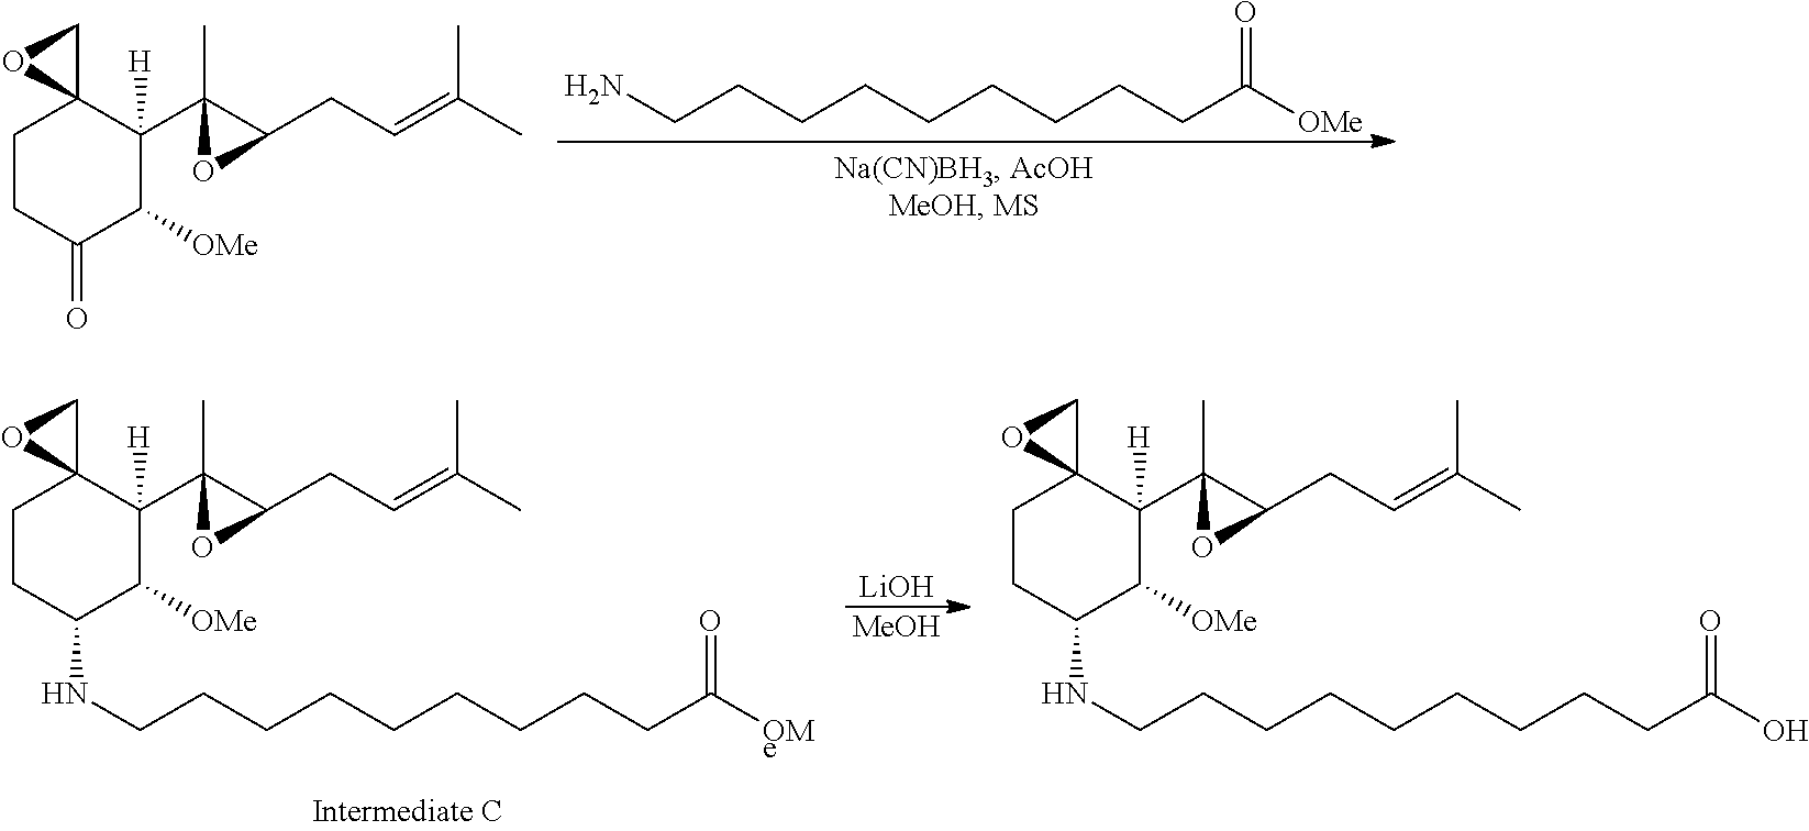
C1CC(=O)C([OMe])C([H])(C2(C)C(CC=C(C)C)O2)C12CO2.C(CCCCCCCCC([OMe])=O)N.C(CCCCCCCCC([OMe])=O)NC1CCC2(CO2)C([H])(C2(C)C(CC=C(C)C)O2)C1[OMe].[LiOH].[MeOH].C(CCCCCCCCC(O)=O)NC1CCC2(CO2)C([H])(C2(C)C(CC=C(C)C)O2)C1[OMe]
